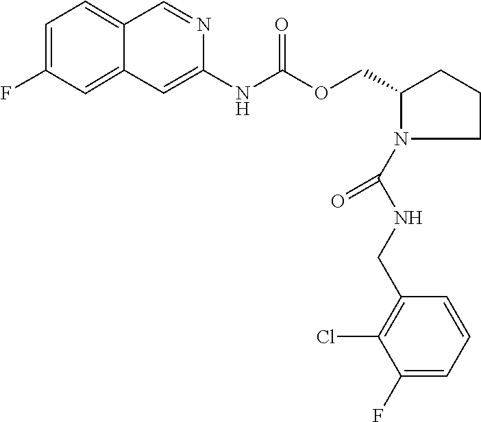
C12=CC(F)=CC=C1C=NC(NC(OCC1CCCN1C(NCC1=C(Cl)C(F)=CC=C1)=O)=O)=C2
